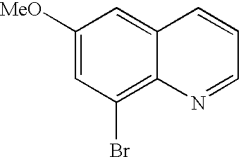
C1([MeO])=CC(Br)=C2C(=C1)C=CC=N2
